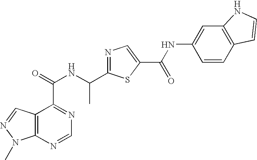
C12=C(N=CN=C1C(=O)NC(C1=NC=C(C(NC3=CC4=C(C=C3)C=CN4)=O)S1)C)N(C)N=C2
